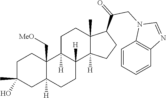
C1C(C)(O)CC2([H])C(C[MeO])(C1)C1([H])C([H])(CC2)C2([H])C(C)(CC1)C(C(=O)CN1C3=C(N=C1)C=CC=C3)CC2
